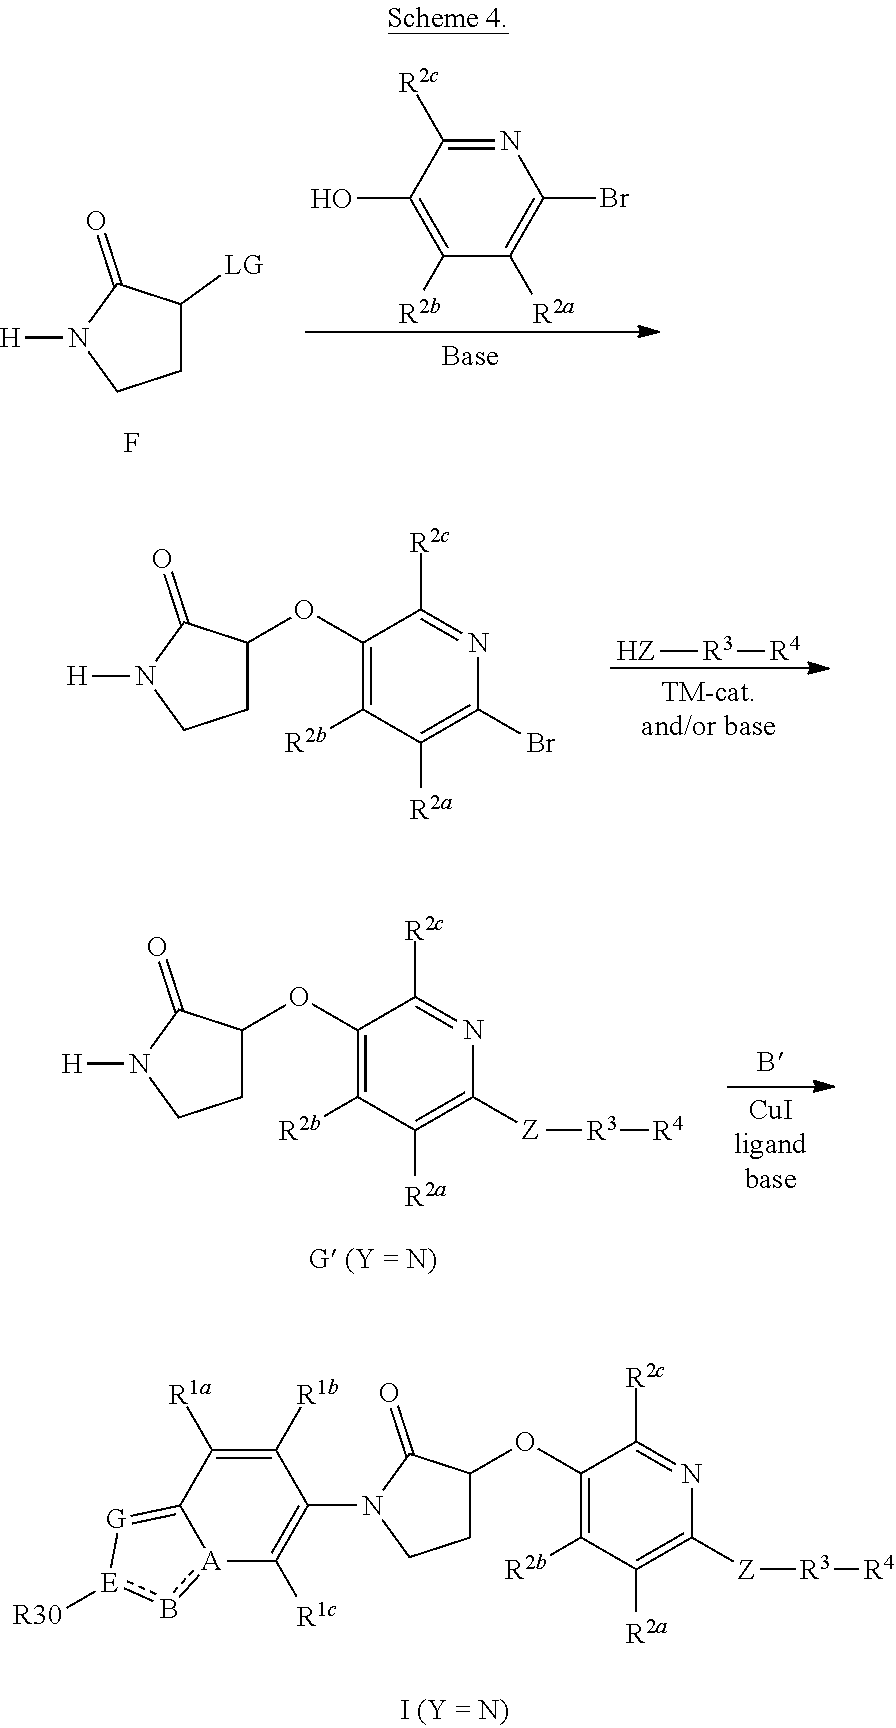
[A]12b[E]([R30])[G]=C1C([R1a])=C([R1b])C(N1C(=O)C(OC3=C([R2b])C([R2a])=C([Z][R3][R4])N=C3[R2c])CC1)=C2[R1c].C1C([LG])C(=O)N([H])C1.F.C1([R2b])=C(O)C([R2c])=NC(Br)=C1[R2a].C1C(OC2=C([R2b])C([R2a])=C(Br)N=C2[R2c])C(=O)N([H])C1.[HZ][R3][R4].C1C(OC2=C([R2b])C([R2a])=C([Z][R3][R4])N=C2[R2c])C(=O)N([H])C1
